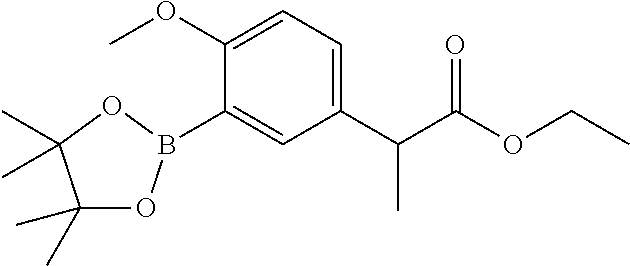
C1(C(C(OCC)=O)C)=CC=C(OC)C(B2OC(C)(C)C(C)(C)O2)=C1
